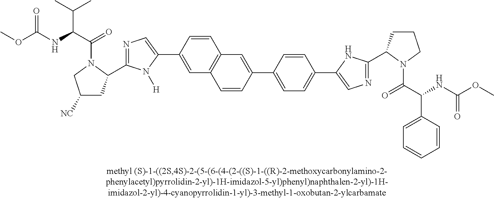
C12=C(C=C(C3=CN=C(C4CC([NC])CN4C(C(NC(OC)=O)C(C)C)=O)N3[H])C=C1)C=CC(C1=CC=C(C3=CN=C(C4CCCN4C(C(NC(OC)=O)C4=CC=CC=C4)=O)N3)C=C1)=C2
